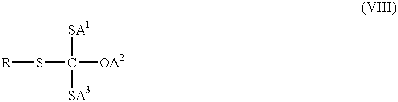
[R]SC([OA2])([SA1])[SA3]
